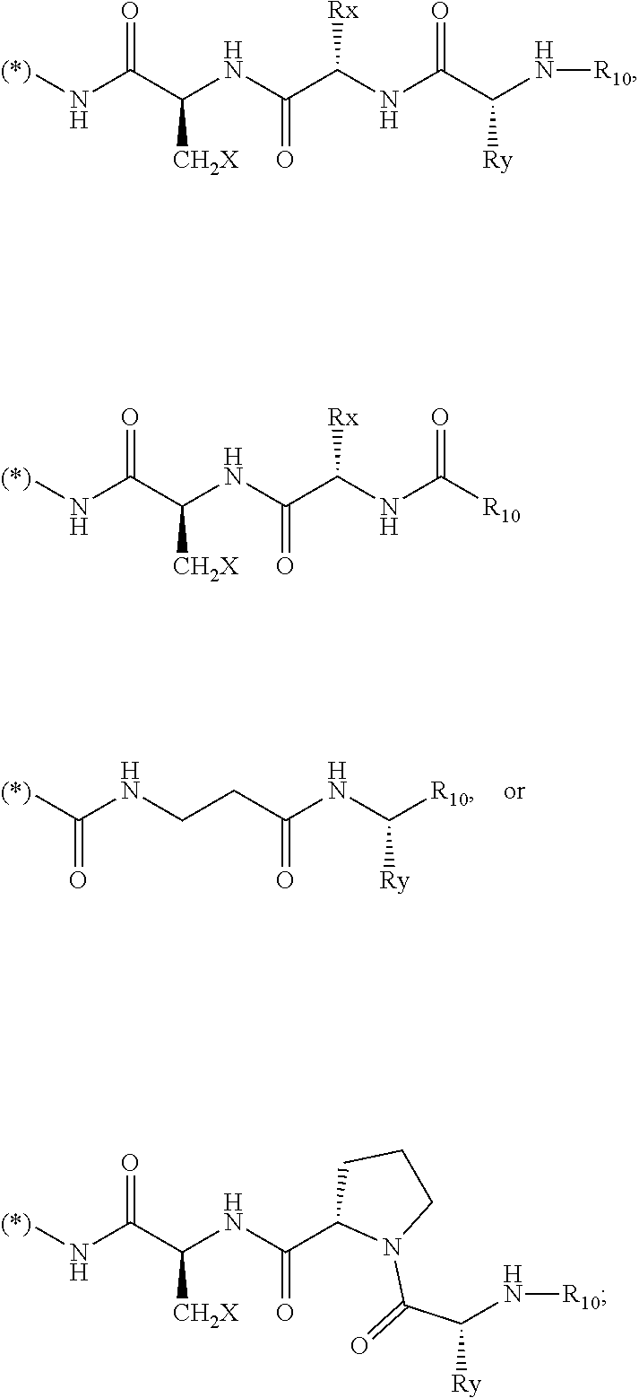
[(*)]C(NCCC(NC([R10])[Ry])=O)=O.[(*)]NC(C(NC(C(NC(C(N[R10])[Ry])=O)[Rx])=O)[CH2X])=O.[(*)]NC(C(NC(C(NC([R10])=O)[Rx])=O)[CH2X])=O.[(*)]NC(C(NC(C1N(C(C([Ry])N[R10])=O)CCC1)=O)[CH2X])=O
